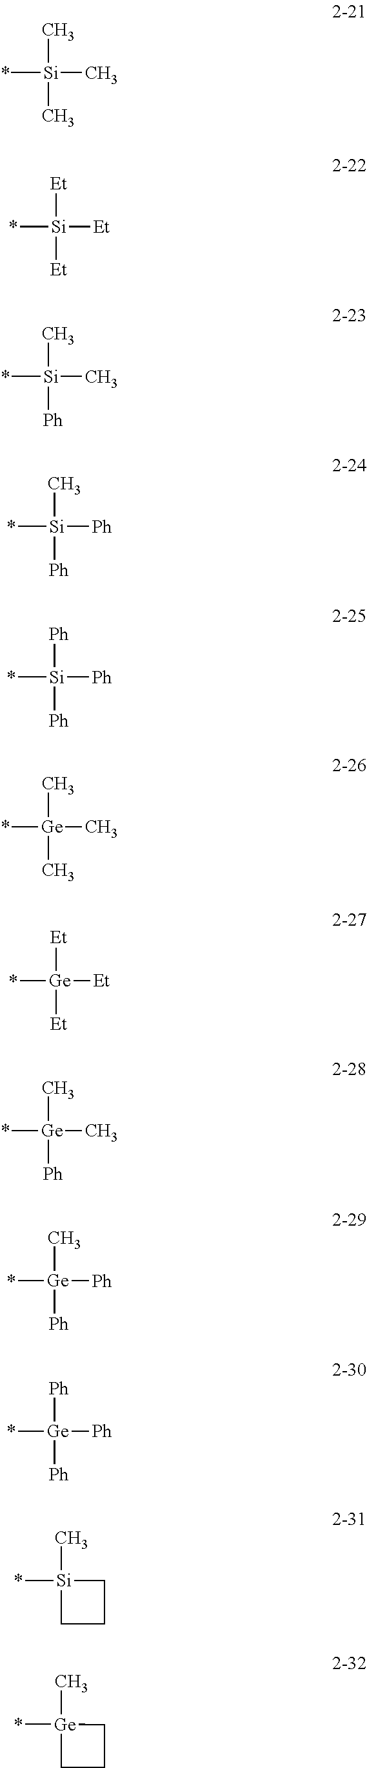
*[Si](C)(C)C.*[Si]([Et])([Et])[Et].*[Si](C)(C)[Ph].*[Si](C)([Ph])[Ph].*[Si]([Ph])([Ph])[Ph].*[Ge](C)(C)C.*[Ge]([Et])([Et])[Et].*[Ge](C)(C)[Ph].*[Ge](C)([Ph])[Ph].*[Ge]([Ph])([Ph])[Ph].*[Si]1(C)CCC1.*[Ge]1(C)CCC1
